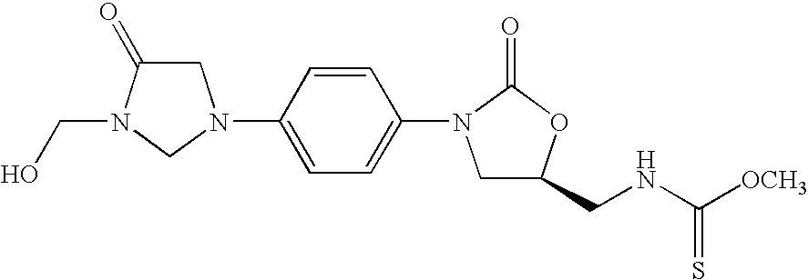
C1C(=O)N(CO)CN1C1=CC=C(N2CC(CNC([OCH3])=S)OC2=O)C=C1
